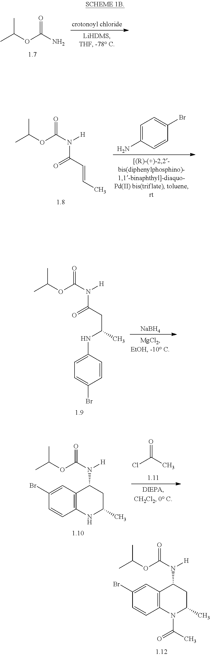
CC(OC(N)=O)C.N([H])(C(OC(C)C)=O)C1C2=C(N(C(C)=O)C(C)C1)C=CC(Br)=C2.N([H])(C(OC(C)C)=O)C1C2=C(NC(C)C1)C=CC(Br)=C2.ClC(C)=O.N([H])(C(OC(C)C)=O)C(=O)CC(C)NC1=CC=C(Br)C=C1.[NaBH4].N([H])(C(OC(C)C)=O)C(=O)C=CC.C1=C(N)C=CC(Br)=C1
